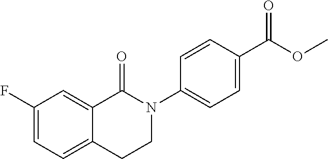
C1(F)=CC=C2C(=C1)C(=O)N(C1=CC=C(C(OC)=O)C=C1)CC2
